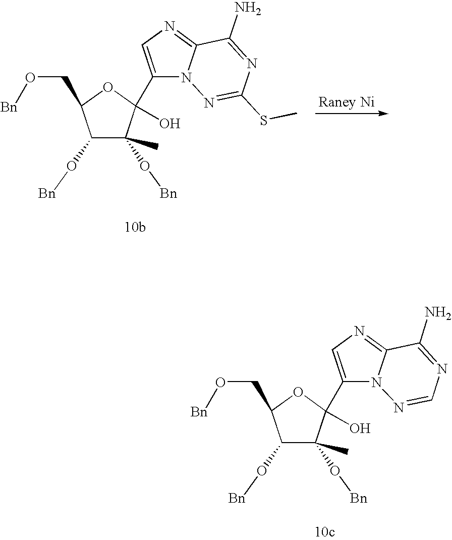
C1(O[Bn])C(O[Bn])(C)C(C2=CN=C3N2N=CN=C3N)(O)OC1CO[Bn].C1(O[Bn])C(O[Bn])(C)C(C2=CN=C3N2N=C(SC)N=C3N)(O)OC1CO[Bn]
